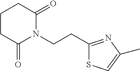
C1CC(=O)N(CCC2=NC(C)=CS2)C(=O)C1
